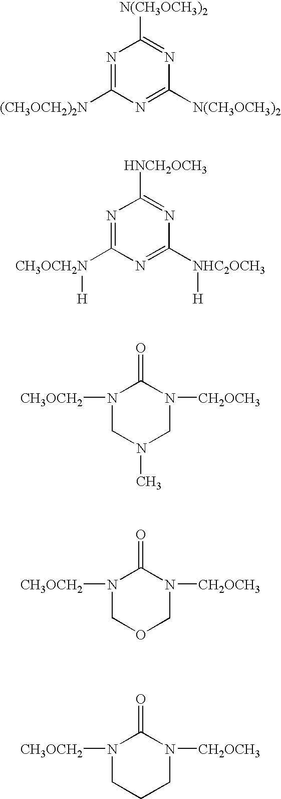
N1=C([(CH3OCH2)2N])N=C([N(CH3OCH3)2])N=C1[N(CH3OCH3)2].N1=C([CH3OCH2N][H])N=C([NHC2OCH3][H])N=C1[HNCH2OCH3].N1([CH3OCH2])CN(C)CN([CH2OCH3])C1=O.N1([CH3OCH2])COCN([CH2OCH3])C1=O.N1([CH3OCH2])CCCN([CH2OCH3])C1=O
